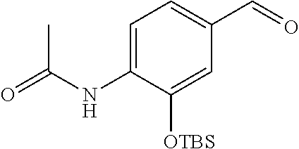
C1=C([OTBS])C(NC(C)=O)=CC=C1C=O
